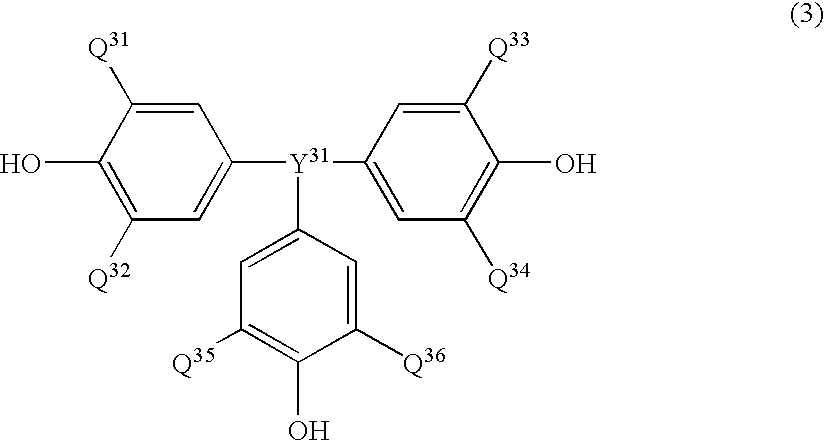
C1=C([Q31])C(O)=C([Q32])C=C1[Y31](C1=CC([Q34])=C(O)C([Q33])=C1)C1=CC([Q35])=C(O)C([Q36])=C1
